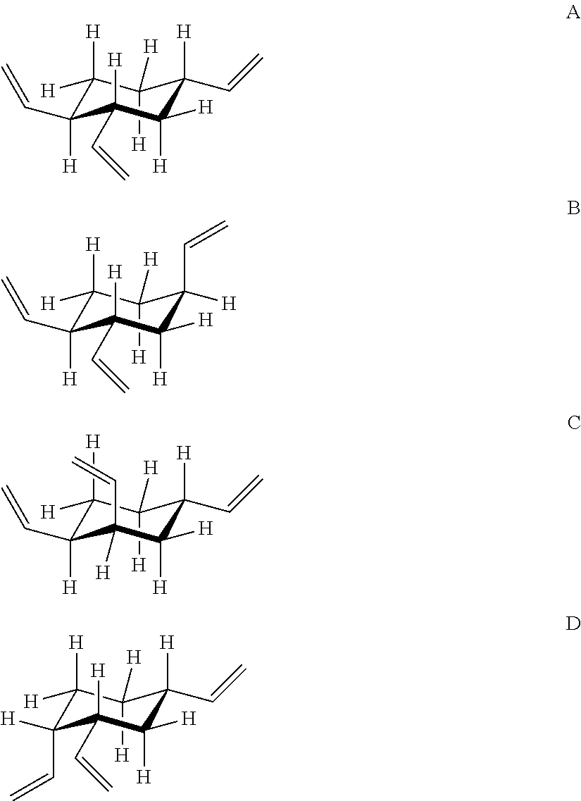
C1([H])([H])C([H])([H])C([H])(C=C)C([H])(C=C)C([H])([H])C1([H])C=C.C1([H])([H])C([H])([H])C([H])(C=C)C([H])(C=C)C([H])([H])C1(C=C)[H].C1([H])([H])C([H])([H])C([H])(C=C)C(C=C)([H])C([H])([H])C1([H])C=C.C1([H])([H])C([H])([H])C(C=C)([H])C([H])(C=C)C([H])([H])C1([H])C=C
